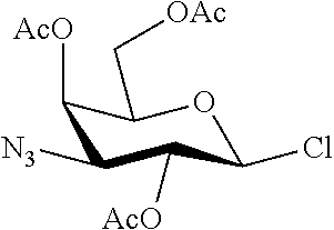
[N3]C1C([AcO])C(C[OAc])OC(Cl)C1[AcO]
